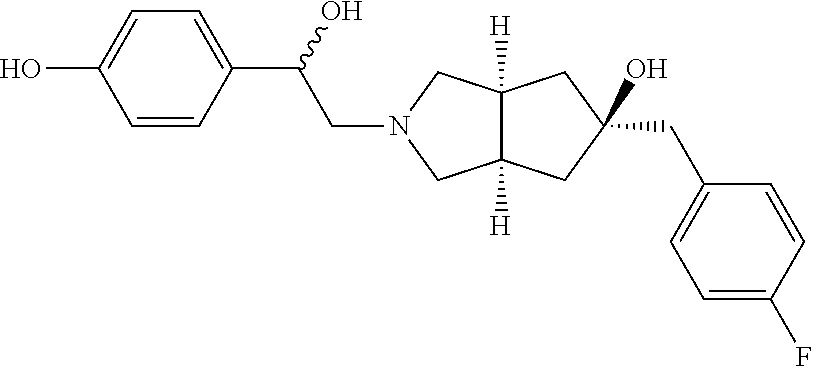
C12([H])C([H])(CC(O)(CC3=CC=C(F)C=C3)C1)CN(CC(O)C1=CC=C(O)C=C1)C2
